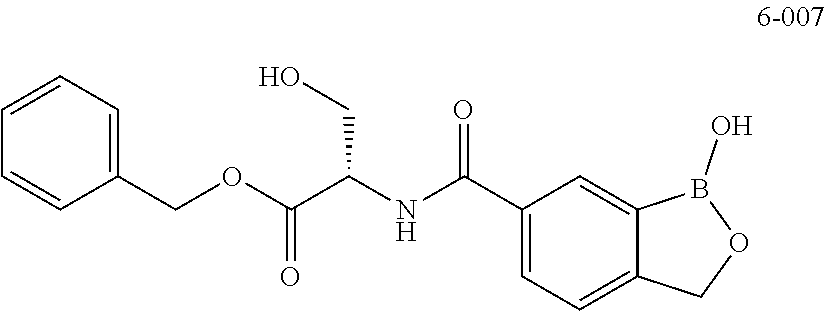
C1(C(NC(C(OCC2=CC=CC=C2)=O)CO)=O)=CC=C2C(=C1)B(O)OC2
